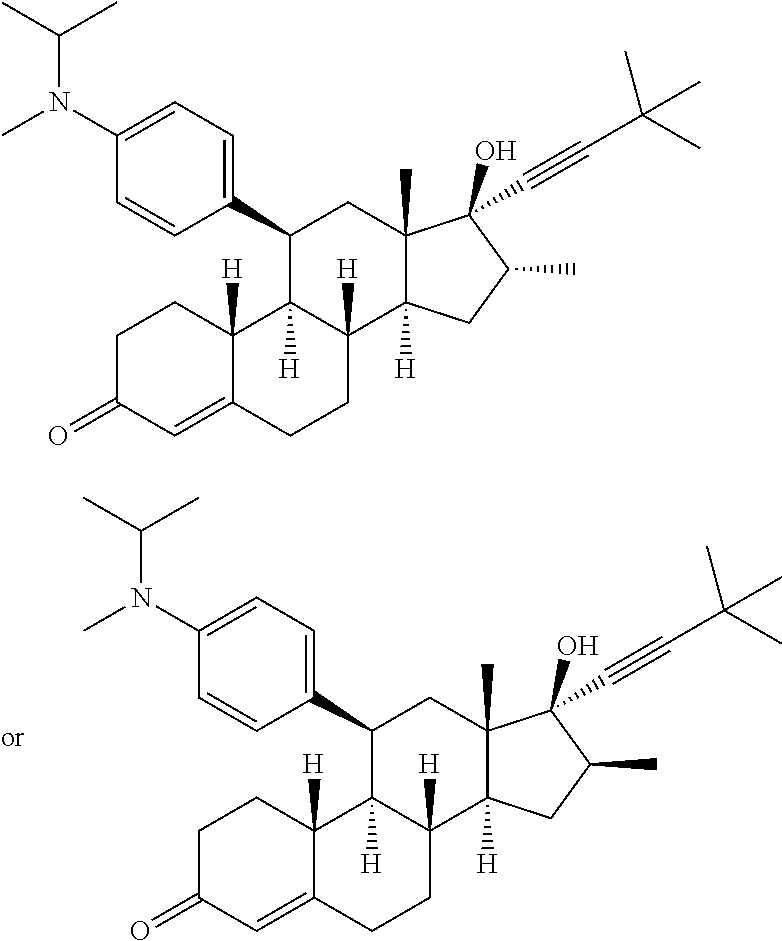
C1=C(N(C(C)C)C)C=CC(C2C3([H])C([H])(C4([H])C(C)(C2)C(O)(C#CC(C)(C)C)C(C)C4)CCC2=CC(=O)CCC32[H])=C1.C1=C(N(C(C)C)C)C=CC(C2C3([H])C([H])(C4([H])C(C)(C2)C(O)(C#CC(C)(C)C)C(C)C4)CCC2=CC(=O)CCC32[H])=C1
